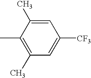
C1(C)=C(C)C(C)=CC([CF3])=C1
